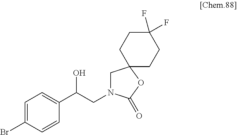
C1=C(Br)C=CC(C(CN2CC3(OC2=O)CCC(F)(F)CC3)O)=C1
